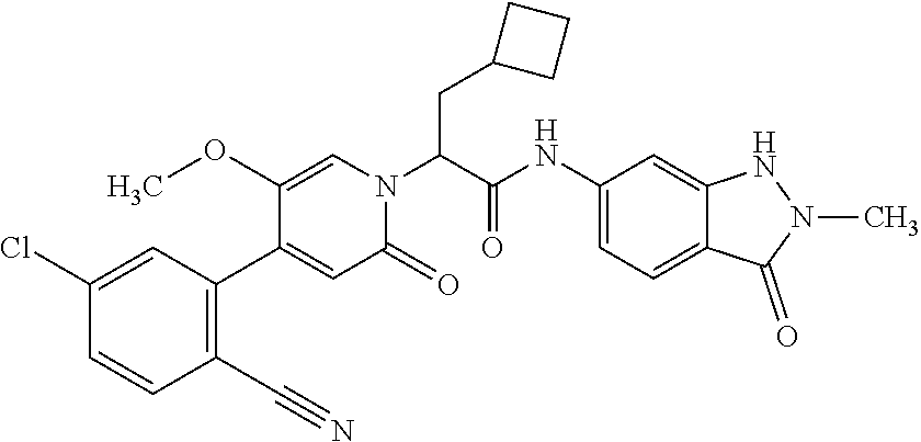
C1(NC(=O)C(N2C(=O)C=C(C3=C(C#N)C=CC(Cl)=C3)C(OC)=C2)CC2CCC2)=CC=C2C(=C1)NN(C)C2=O
